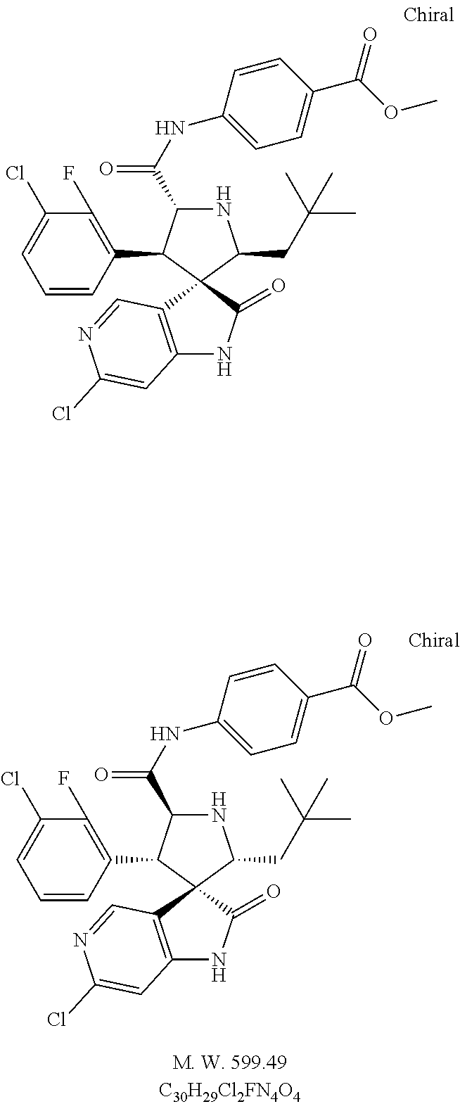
C1=CC(C2C(C(NC3=CC=C(C(OC)=O)C=C3)=O)NC(CC(C)(C)C)C23C2=C(NC3=O)C=C(Cl)N=C2)=C(F)C(Cl)=C1.C1=CC(C2C(C(NC3=CC=C(C(OC)=O)C=C3)=O)NC(CC(C)(C)C)C23C2=C(NC3=O)C=C(Cl)N=C2)=C(F)C(Cl)=C1
